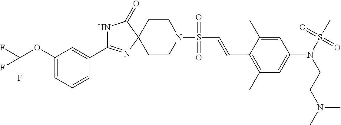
N1C(C2=CC(OC(F)(F)F)=CC=C2)=NC2(C1=O)CCN(S(=O)(=O)C=CC1=C(C)C=C(N(CCN(C)C)S(C)(=O)=O)C=C1C)CC2
